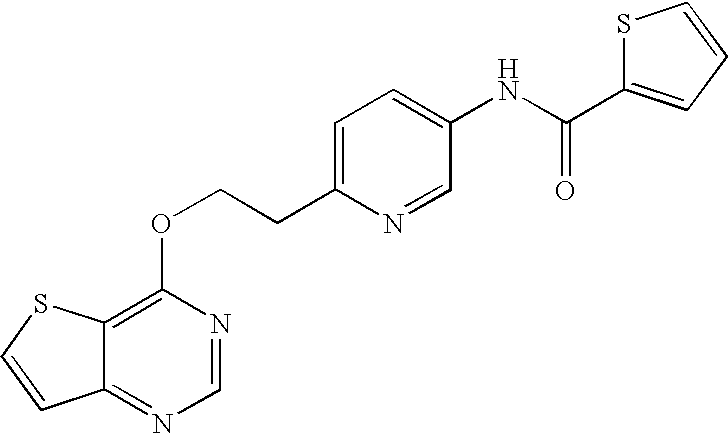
C1(CCOC2=C3C(=NC=N2)C=CS3)=CC=C(NC(=O)C2=CC=CS2)C=N1
